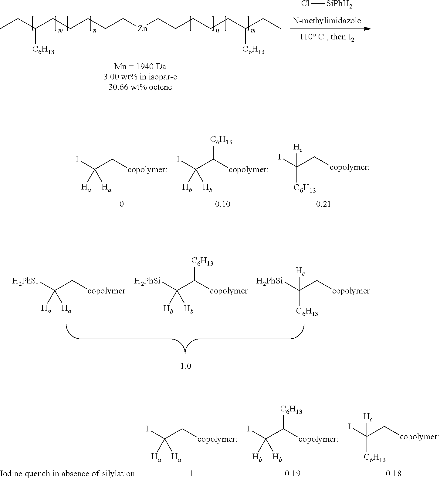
CCC(CCCCC[Zn]CCCCCC(CC)[C6H13])[C6H13].Cl[SiPhH2].IC(C[copolymer:])([Hc])[C6H13].IC(C[copolymer:])([Ha])[Ha].IC(C([copolymer:])[C6H13])([Hb])[Hb].[H2PhSi]C(C[copolymer])([Ha])[Ha].[H2PhSi]C(C([copolymer])[C6H13])([Hb])[Hb].[H2PhSi]C(C[copolymer])([C6H13])[Hc].IC(C[copolymer:])([Hc])[C6H13].IC(C[copolymer:])([Ha])[Ha].IC(C([copolymer:])[C6H13])([Hb])[Hb]
